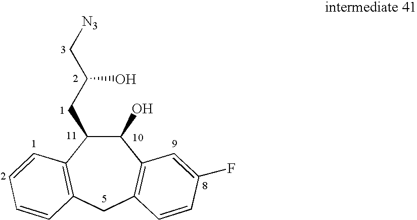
C1(O)C(CC(C[N3])O)C2=C(CC3=C1C=C(F)C=C3)C=CC=C2
